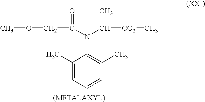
C1(C)=CC=CC(C)=C1N(C(COC)=O)C([CO2]C)C
